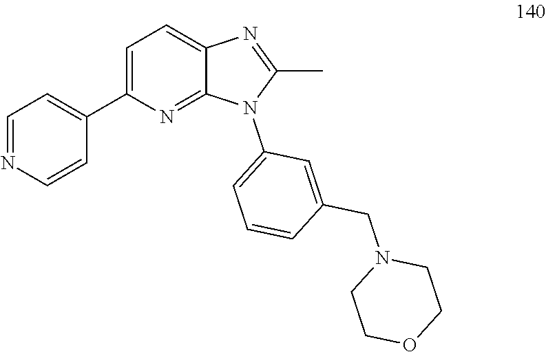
C1=NC=CC(C2=CC=C3C(=N2)N(C2=CC=CC(CN4CCOCC4)=C2)C(C)=N3)=C1
